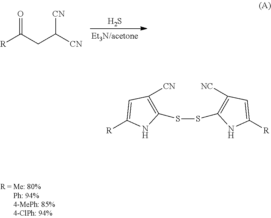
S.[R]C(CC([CN])[CN])=O.[R]C1=CC([CN])=C(SSC2=C([NC])C=C([R])N2)N1
